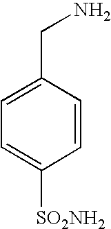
C1=C(CN)C=CC([SO2NH2])=C1
